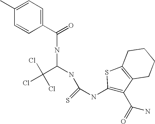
C1(C)=CC=C(C(=O)NC(NC(NC2=C(C(=O)N)C3=C(S2)CCCC3)=S)C(Cl)(Cl)Cl)C=C1
